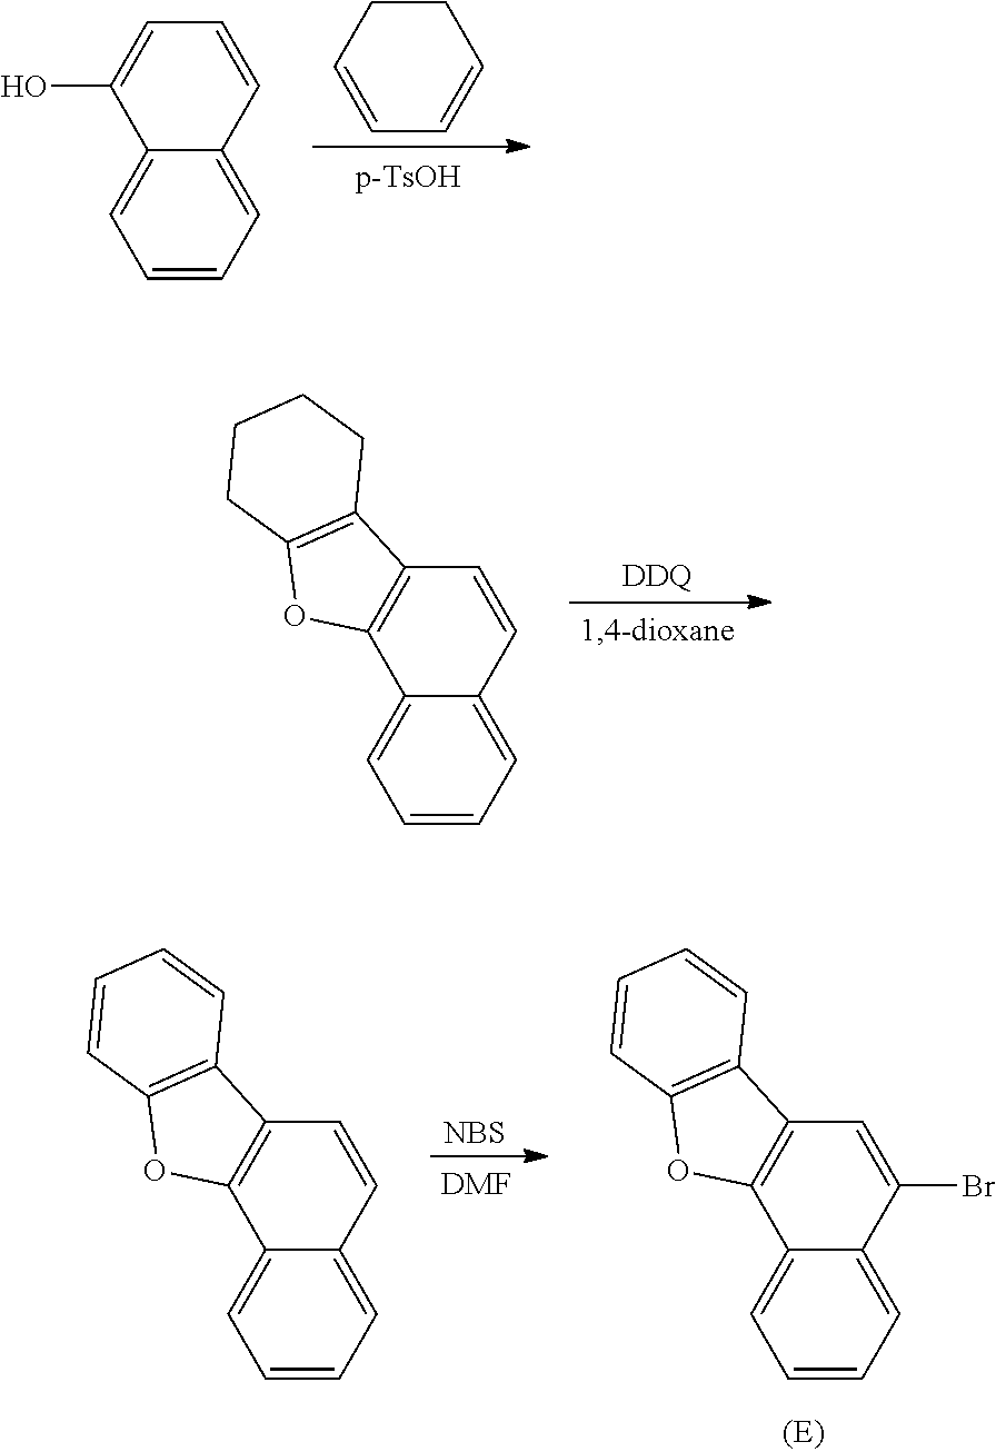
C1=CC=C2C(=C1)C(O)=CC=C2.C1=CC=CCC1.C1=CC=C2C(=C1)C1=C(C=C2)C2=C(O1)CCCC2.[DDQ].C1=CC=C2C(=C1)C1=C(C=C2)C2=C(O1)C=CC=C2.[NBS].[DMF].C1=CC=C2C(=C1)C1=C(C=C2Br)C2=C(O1)C=CC=C2
